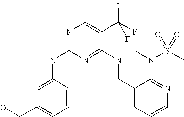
C1(NC2=NC=C(C(F)(F)F)C(NCC3=CC=CN=C3N(C)S(C)(=O)=O)=N2)=CC(CO)=CC=C1
